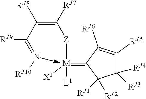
C1([RJ4])([RJ3])C([RJ5])=C([RJ6])C(=[M]([Z]C(=C(C(=N[RJ10])[RJ9])[RJ8])[RJ7])([L1])[X1])C1([RJ1])[RJ2]
